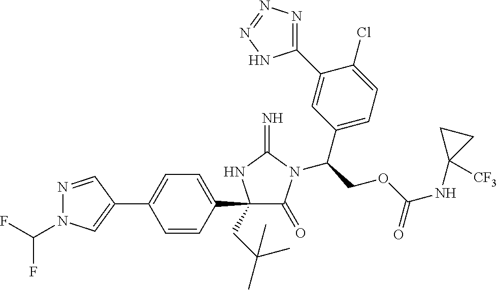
N1=CC(C2=CC=C(C3(CC(C)(C)C)C(=O)N(C(COC(NC4([CF3])CC4)=O)C4=CC=C(Cl)C(C5=NN=NN5)=C4)C(=N)N3)C=C2)=CN1C(F)F
